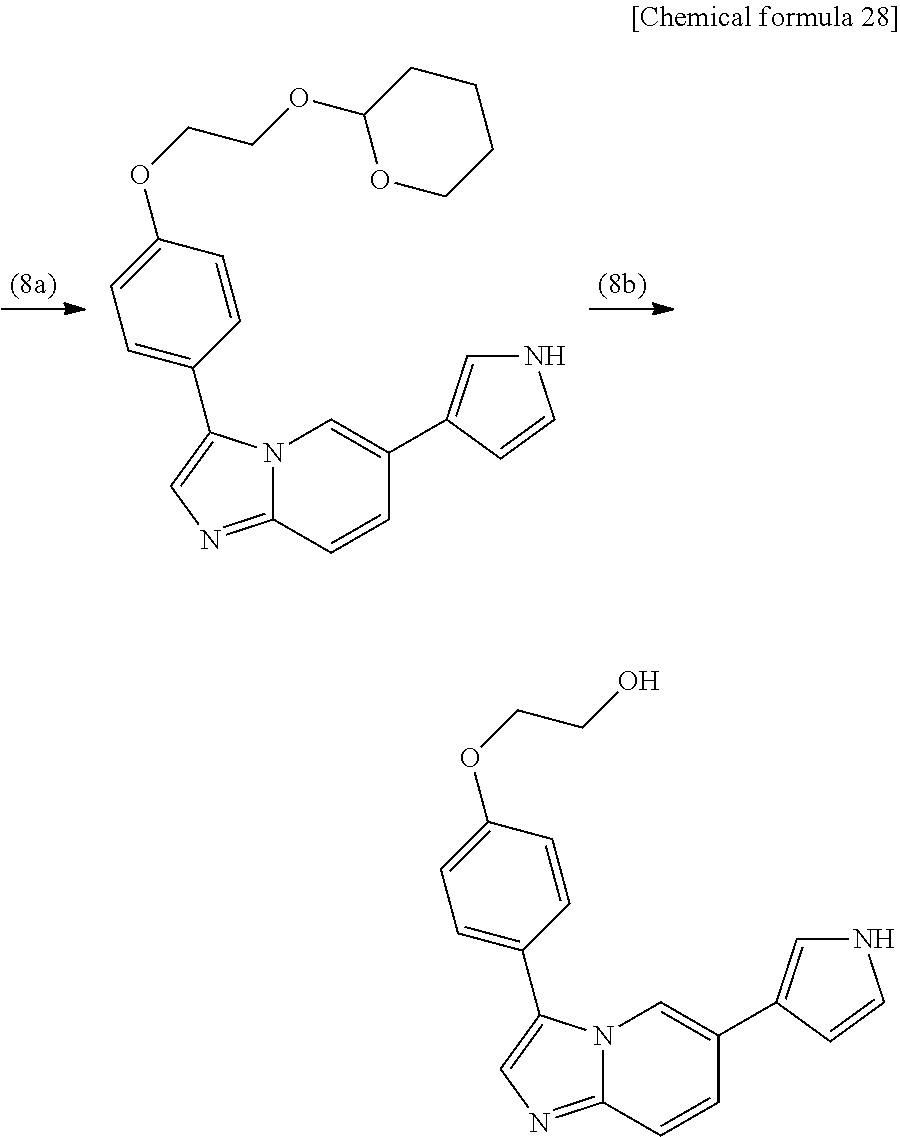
N12C(=NC=C1C1=CC=C(OCCOC3OCCCC3)C=C1)C=CC(C1=CNC=C1)=C2.N12C(=NC=C1C1=CC=C(OCCO)C=C1)C=CC(C1=CNC=C1)=C2
